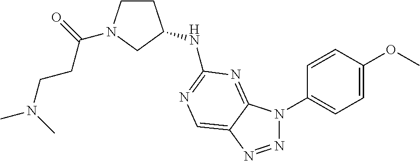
N1=NC2=CN=C(NC3CCN(C(=O)CCN(C)C)C3)N=C2N1C1=CC=C(OC)C=C1
